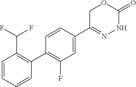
C1=CC(C2=NNC(=O)OC2)=CC(F)=C1C1=C(C(F)F)C=CC=C1
